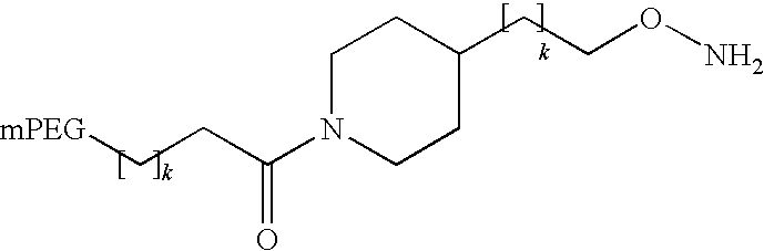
C1N(C(CC[mPEG])=O)CCC(CCON)C1
